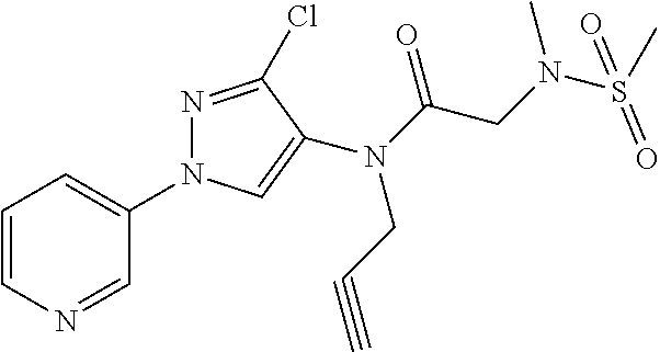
C1=CN=CC(N2N=C(Cl)C(N(C(CN(S(C)(=O)=O)C)=O)CC#C)=C2)=C1
